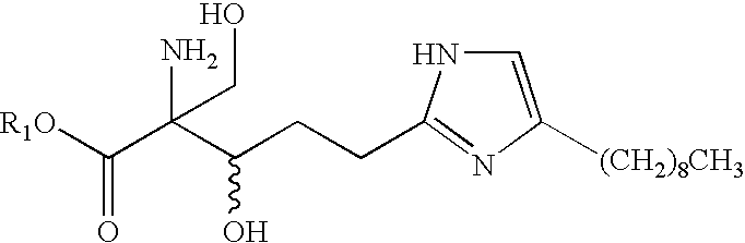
[R1O]C(C(C(CCC1=NC([(CH2)8CH3])=CN1)O)(N)CO)=O
